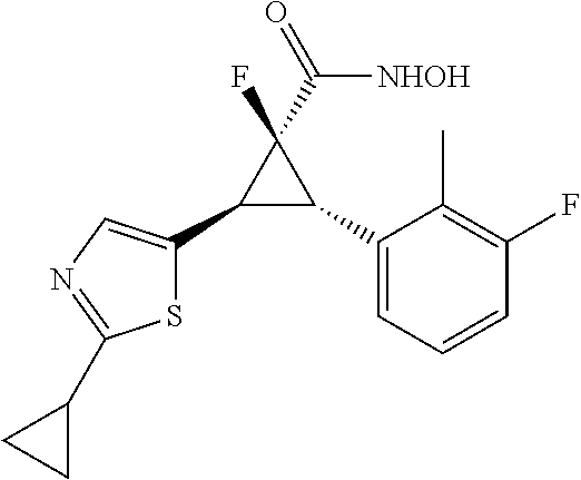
C1(C2C(C3=CN=C(C4CC4)S3)C2(F)C([NHOH])=O)=CC=CC(F)=C1C
